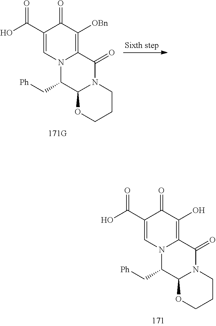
C1(C(O)=O)=CN2C(=C([OBn])C1=O)C(=O)N1C(C2C[Ph])OCCC1.C1(C(O)=O)=CN2C(=C(O)C1=O)C(=O)N1C(C2C[Ph])OCCC1
